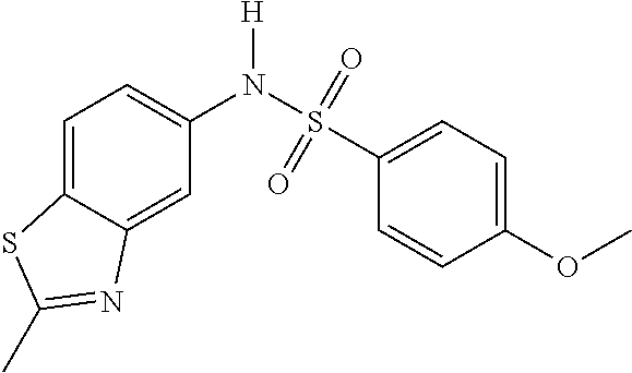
C1(N(S(=O)(=O)C2=CC=C(OC)C=C2)[H])=CC=C2C(=C1)N=C(C)S2
